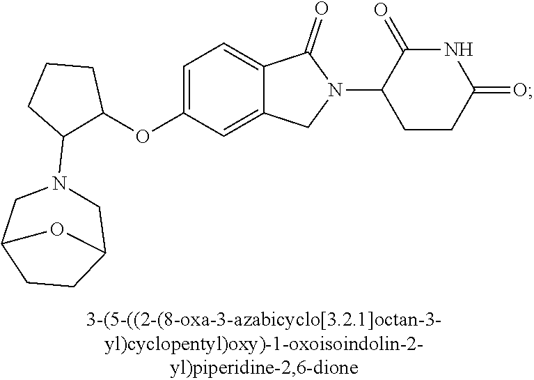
C1=C(OC2CCCC2N2CC3CCC(C2)O3)C=C2C(=C1)C(=O)N(C1CCC(=O)NC1=O)C2
